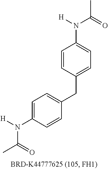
C1=C(N([H])C(=O)C)C=CC(CC2=CC=C(N([H])C(=O)C)C=C2)=C1
